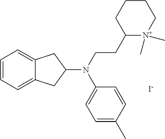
C1=CC=C2C(=C1)CC(N(CCC1[N+](C)(C)CCCC1)C1=CC=C(C)C=C1)C2.[I-]
